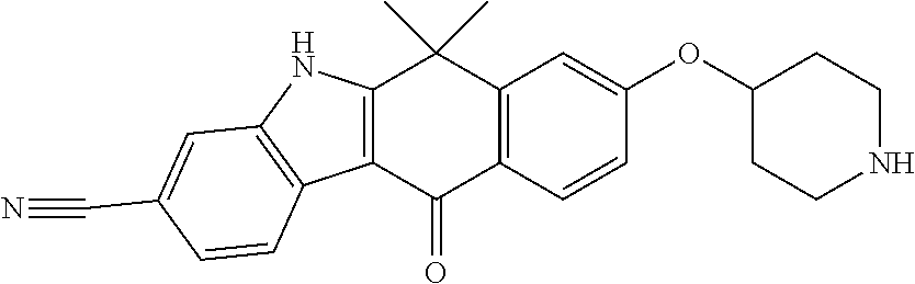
C12=C(C=CC(OC3CCNCC3)=C1)C(=O)C1=C(C2(C)C)NC2=C1C=CC(C#N)=C2
